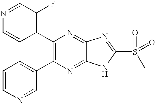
C1(C2=C(C3=CC=CN=C3)N=C3C(=N2)N=C(S(C)(=O)=O)N3)=C(F)C=NC=C1
